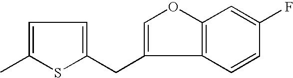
C1=C(C)SC(CC2=COC3=C2C=CC(F)=C3)=C1
